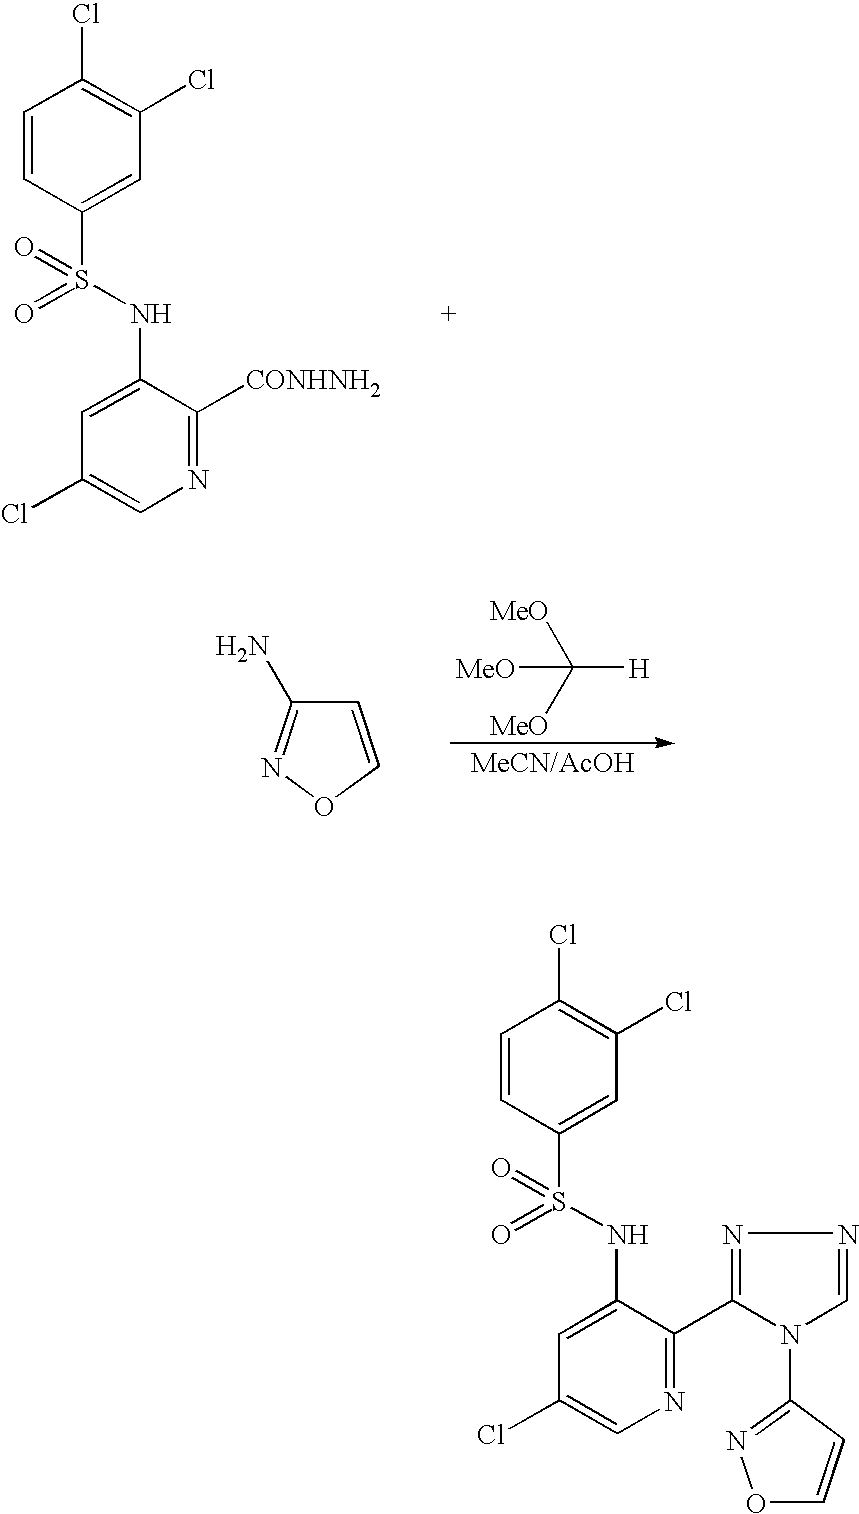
C1=CC(S(NC2=CC(Cl)=CN=C2[CONHNH2])(=O)=O)=CC(Cl)=C1Cl.C([H])([MeO])([MeO])[MeO].O1C=CC(N)=N1.C1=CC(S(NC2=CC(Cl)=CN=C2C2=NN=CN2C2=NOC=C2)(=O)=O)=CC(Cl)=C1Cl
